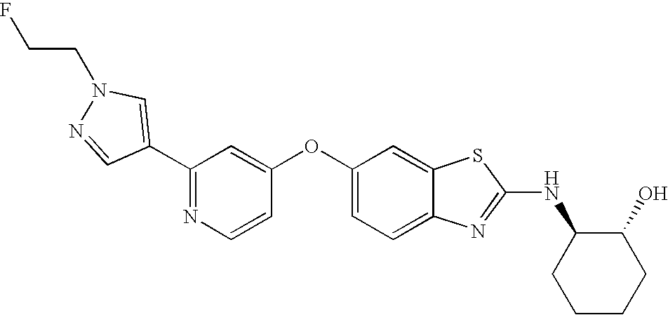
N1=C(C2=CN(CCF)N=C2)C=C(OC2=CC=C3C(=C2)SC(NC2CCCCC2O)=N3)C=C1
